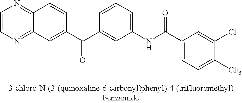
C1=CN=C2C(=N1)C=CC(C(C1=CC(NC(=O)C3=CC=C([CF3])C(Cl)=C3)=CC=C1)=O)=C2
